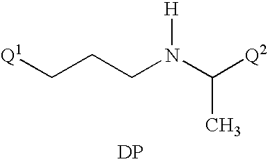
C(CCN(C([Q2])C)[H])[Q1].[DP]
